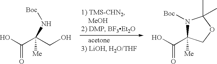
C(=O)(O)C(CO)([Me])N[Boc].C(=O)(O)C1([Me])N([Boc])C(C)(C)OC1
